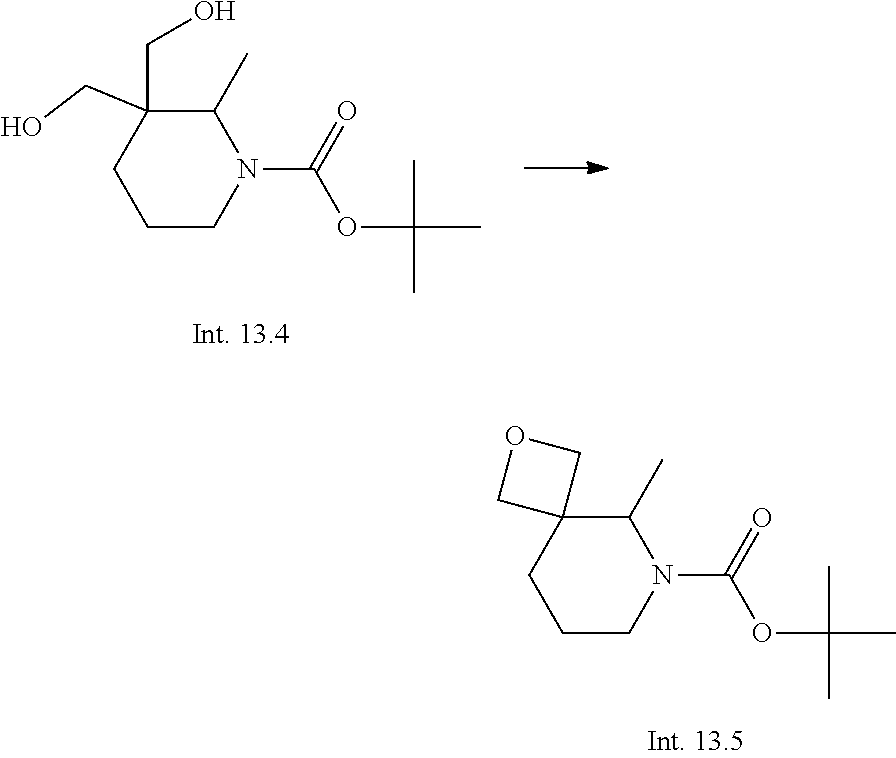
C1CN(C(=O)OC(C)(C)C)C(C)C(CO)(CO)C1.C1CN(C(=O)OC(C)(C)C)C(C)C2(C1)COC2
